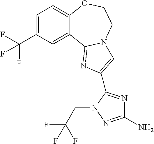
C1=C(C(F)(F)F)C=C2C(=C1)OCCN1C2=NC(C2=NC(N)=NN2CC(F)(F)F)=C1
